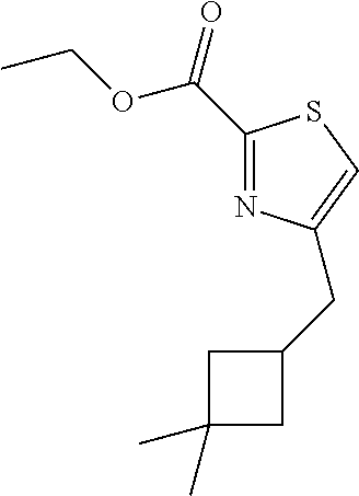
C(C1=NC(CC2CC(C)(C)C2)=CS1)(=O)OCC
